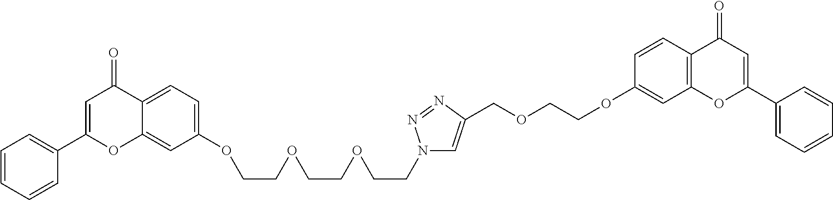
C1=C(C2=CC=CC=C2)OC2=CC(OCCOCCOCCN3C=C(COCCOC4=CC5=C(C=C4)C(=O)C=C(C4=CC=CC=C4)O5)N=N3)=CC=C2C1=O
